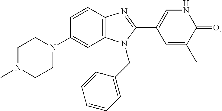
C1N(C)CCN(C2=CC3=C(C=C2)N=C(C2=CNC(=O)C(C)=C2)N3CC2=CC=CC=C2)C1
